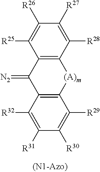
[R32]C1=C([R31])C([R30])=C([R29])C2=C1C(=[N2])C1=C(C([R28])=C([R27])C([R26])=C1[R25])[(A)m]2
